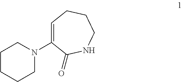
C1=C(N2CCCCC2)C(=O)NCCC1
